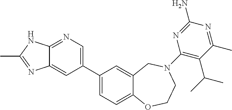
C1(C2=CN=C3C(=C2)N=C(C)N3)=CC=C2C(=C1)CN(C1=C(C(C)C)C(C)=NC(N)=N1)CCO2
